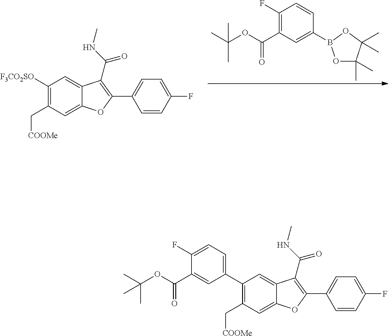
C1(F)=C(C(OC(C)(C)C)=O)C=C(B2OC(C)(C)C(C)(C)O2)C=C1.C1([F3CO2SO])=C(C[COOMe])C=C2C(=C1)C(C(NC)=O)=C(C1=CC=C(F)C=C1)O2.C1(C2=CC=C(F)C(C(OC(C)(C)C)=O)=C2)=C(C[COOMe])C=C2C(=C1)C(C(NC)=O)=C(C1=CC=C(F)C=C1)O2
